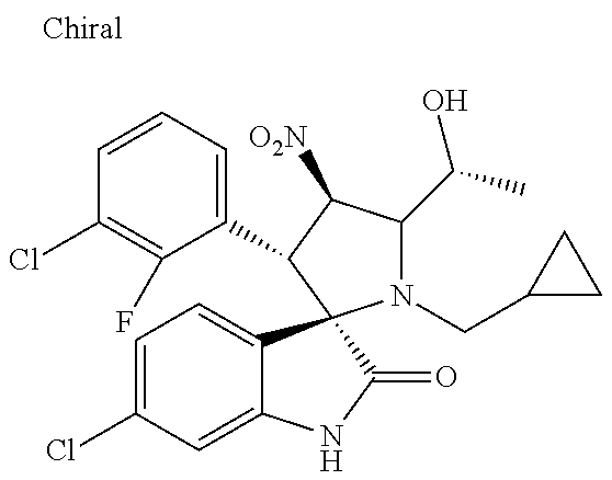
C1=CC=C(C2C([O2N])C(C(C)O)N(CC3CC3)C23C2=CC=C(Cl)C=C2NC3=O)C(F)=C1Cl
